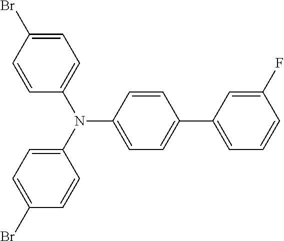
C1=C(Br)C=CC(N(C2=CC=C(Br)C=C2)C2=CC=C(C3=CC=CC(F)=C3)C=C2)=C1
